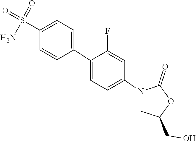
O=C1OC(CO)CN1C1=CC=C(C2=CC=C(S(=O)(=O)N)C=C2)C(F)=C1
